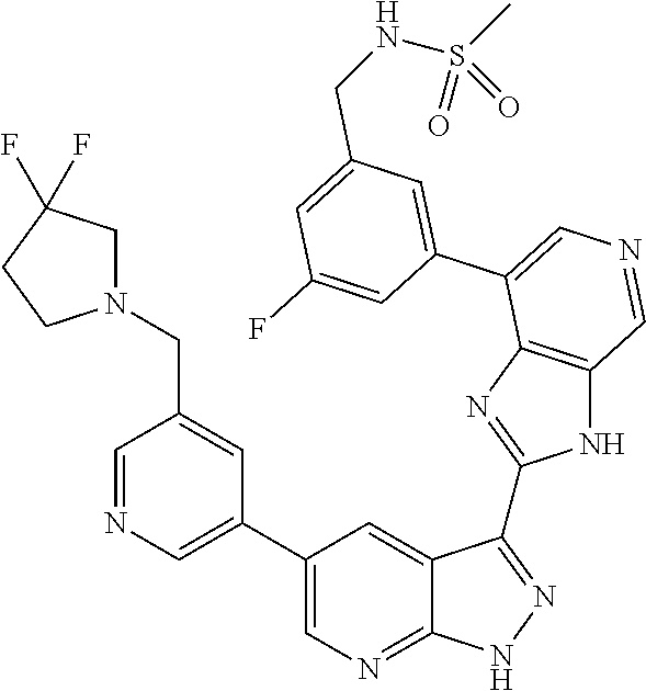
C1=C(C2=CN=CC3=C2N=C(C2=NNC4=NC=C(C5=CN=CC(CN6CC(F)(F)CC6)=C5)C=C42)N3)C=C(F)C=C1CNS(=O)(C)=O
